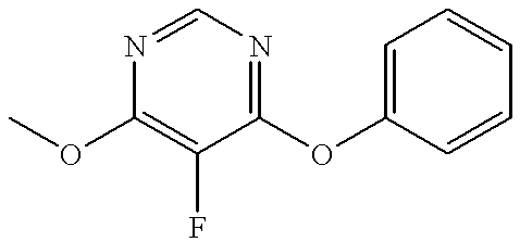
N1=CN=C(OC2=CC=CC=C2)C(F)=C1OC
